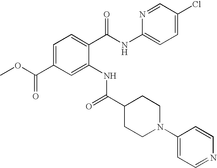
C1=C(C(OC)=O)C=C(NC(C2CCN(C3=CC=NC=C3)CC2)=O)C(C(NC2=CC=C(Cl)C=N2)=O)=C1
